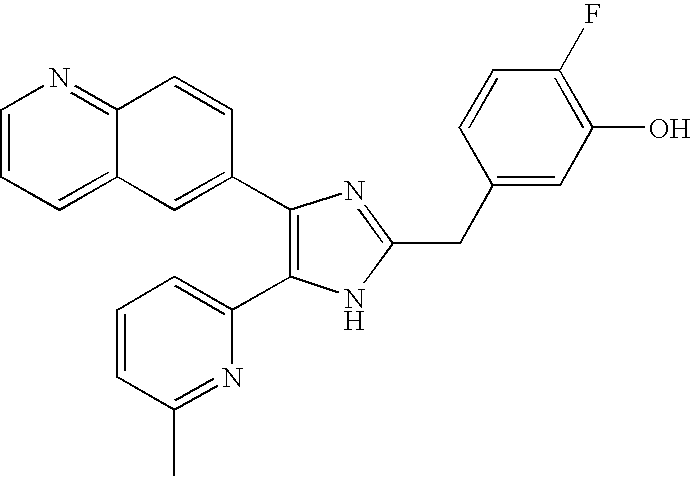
C1=CC=C2C(=N1)C=CC(C1=C(C3=CC=CC(C)=N3)NC(CC3=CC(O)=C(F)C=C3)=N1)=C2
